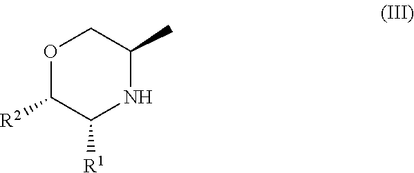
C1OC([R2])C([R1])NC1C
